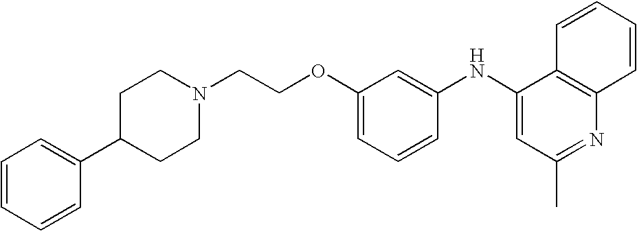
C1(C2CCN(CCOC3=CC=CC(NC4=CC(C)=NC5=C4C=CC=C5)=C3)CC2)=CC=CC=C1
